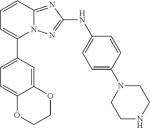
N12C(=NC(NC3=CC=C(N4CCNCC4)C=C3)=N1)C=CC=C2C1=CC=C2C(=C1)OCCO2
